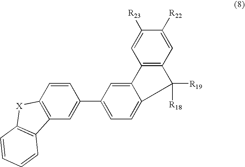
C1=CC2=C(C=C1C1=CC=C3C(=C1)C1=C(C=C([R22])C([R23])=C1)C3([R18])[R19])C1=C([X]2)C=CC=C1
